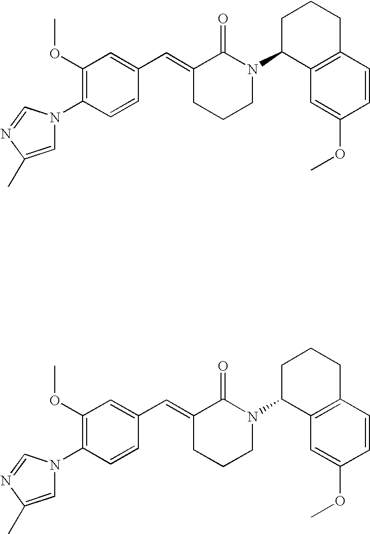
C1(OC)=C(N2C=C(C)N=C2)C=CC(C=C2CCCN(C3C4=C(CCC3)C=CC(OC)=C4)C2=O)=C1.C1(OC)=C(N2C=C(C)N=C2)C=CC(C=C2CCCN(C3C4=C(CCC3)C=CC(OC)=C4)C2=O)=C1
